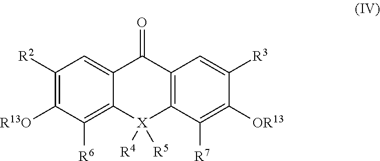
C1([R2])=C([R13O])C([R6])=C2C(=C1)C(=O)C1=C(C([R7])=C([OR13])C([R3])=C1)[X]2([R5])[R4]
